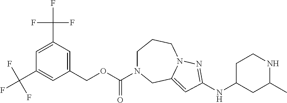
C1=C(C(F)(F)F)C=C(COC(=O)N2CCCN3C(=CC(NC4CC(C)NCC4)=N3)C2)C=C1C(F)(F)F
